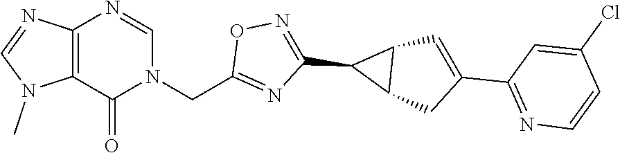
C12=C(N=CN1C)N=CN(CC1=NC(C3C4C3C=C(C3=NC=CC(Cl)=C3)C4)=NO1)C2=O
